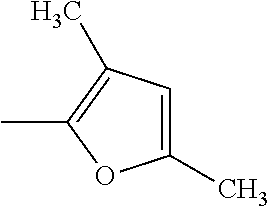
C1(C)=CC(C)=C(C)O1
